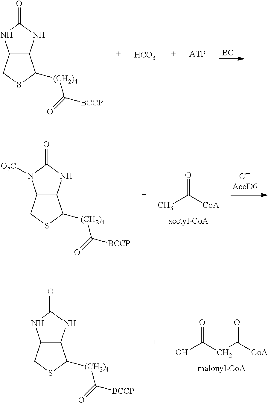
[BC].C12C(NC(=O)N1)C([(CH2)4]C([BCCP])=O)SC2.[HCO3-].CC([CoA])=O.C12C(NC(=O)N1[O2C])C([(CH2)4]C([BCCP])=O)SC2.OC(CC([CoA])=O)=O.C12C(NC(=O)N1)C([(CH2)4]C([BCCP])=O)SC2
